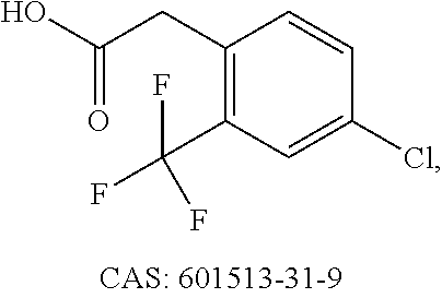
C1(CC(O)=O)=C(C(F)(F)F)C=C(Cl)C=C1
